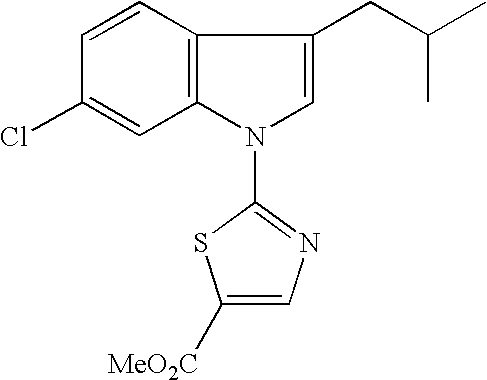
C12=C(C=CC(Cl)=C1)C(CC(C)C)=CN2C1=NC=C([MeO2C])S1
